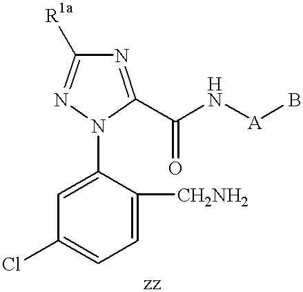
C1=C(N2C(C(N[A]B)=O)=NC([R1a])=N2)C([CH2NH2])=CC=C1Cl
